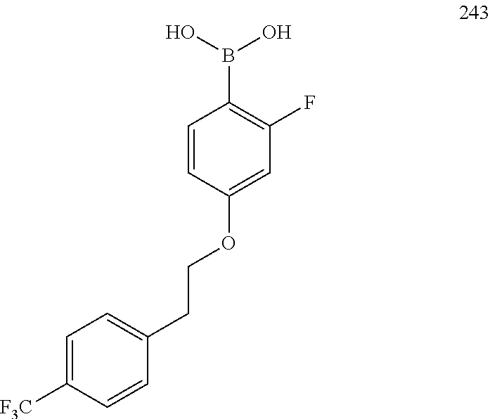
C1=CC(OCCC2=CC=C([F3C])C=C2)=CC(F)=C1B(O)O
